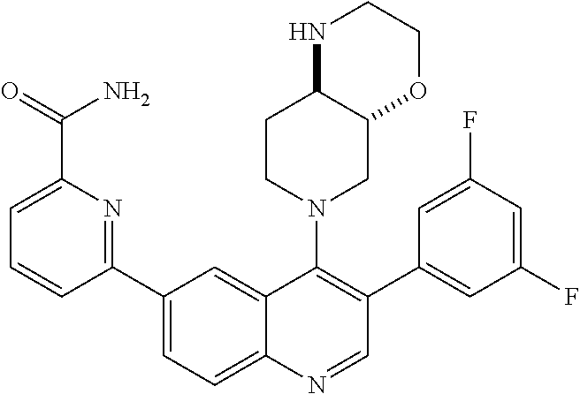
C1(C2=CC=C3C(=C2)C(N2CC4C(CC2)NCCO4)=C(C2=CC(F)=CC(F)=C2)C=N3)=NC(C(=O)N)=CC=C1
